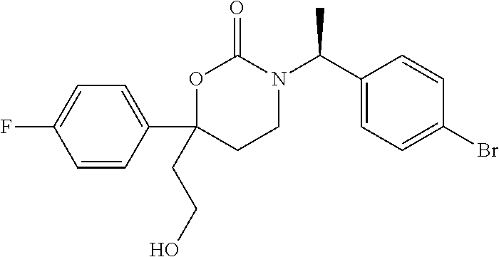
C1(C2=CC=C(F)C=C2)(CCO)CCN(C(C2=CC=C(Br)C=C2)C)C(=O)O1
